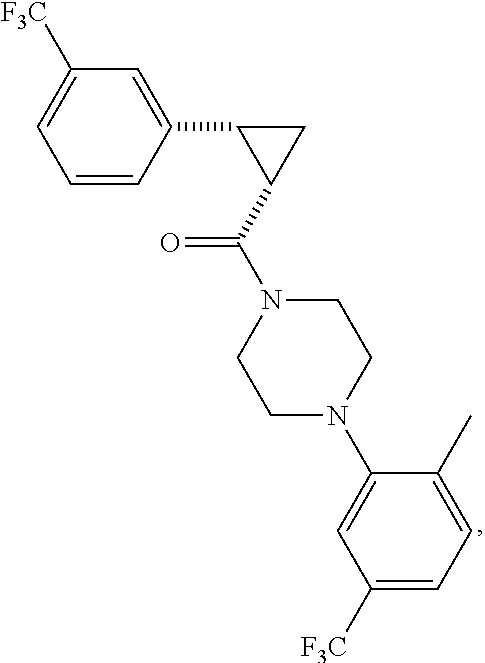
C1=CC(C2C(C(N3CCN(C4=CC([F3C])=CC=C4C)CC3)=O)C2)=CC([F3C])=C1
